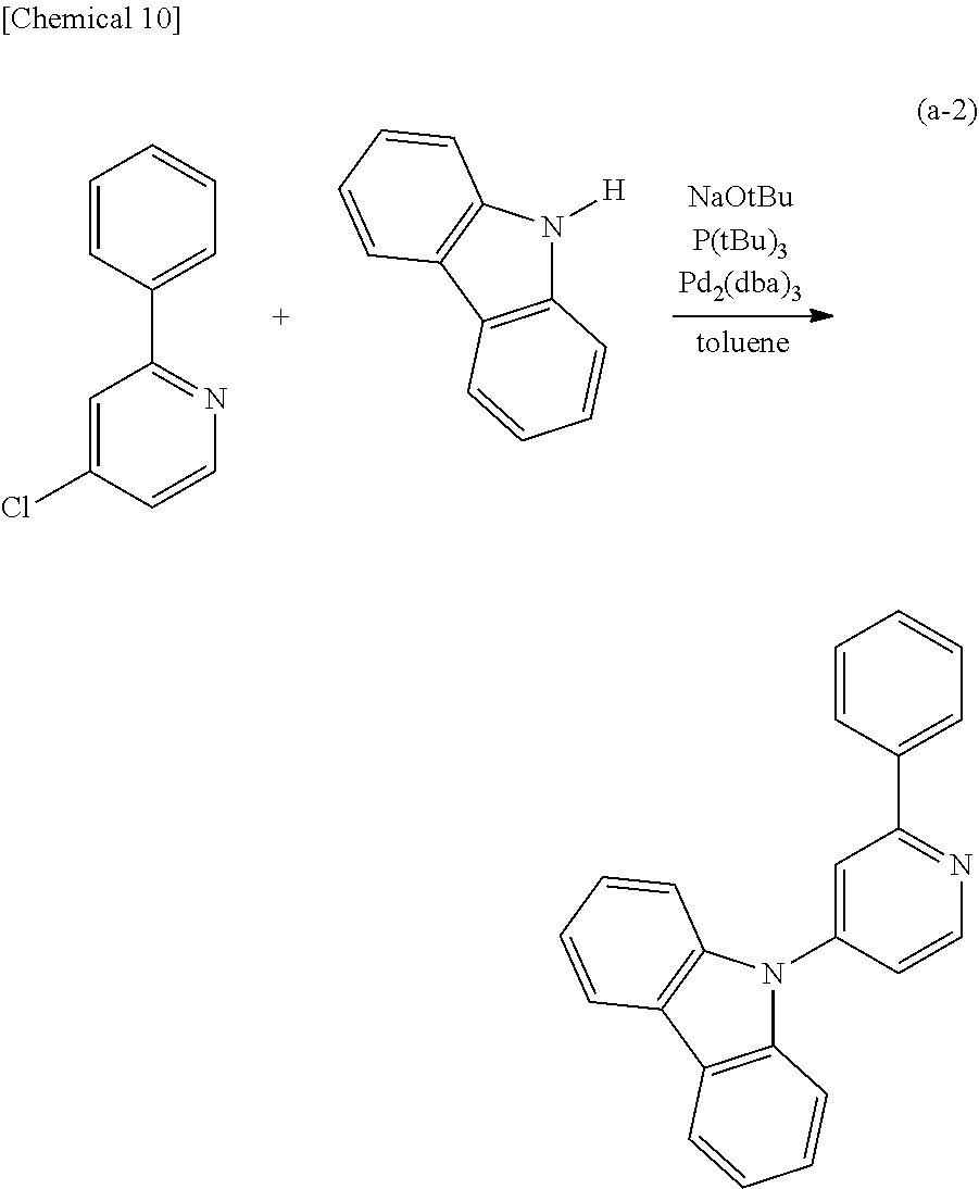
C1=CC(C2=NC=CC(Cl)=C2)=CC=C1.C12=C(C3=C(N1[H])C=CC=C3)C=CC=C2.C12=C(C3=C(N1C1=CC(C4=CC=CC=C4)=NC=C1)C=CC=C3)C=CC=C2
